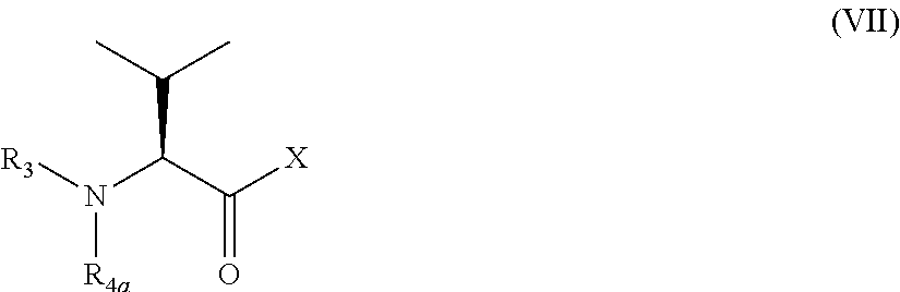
N([R4a])([R3])C(C([X])=O)C(C)C
